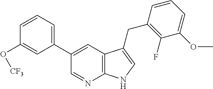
C12=C(C=C(C3=CC=CC(O[CF3])=C3)C=N1)C(CC1=C(F)C(OC)=CC=C1)=CN2
